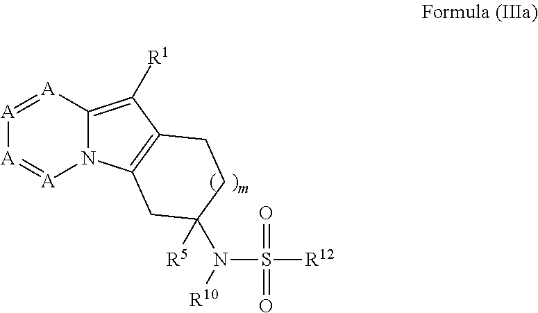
[A]1=[A]C2=C([R1])C3=C(N2[A]=[A]1)CC([R5])(N([R10])S(=O)([R12])=O)CC3
